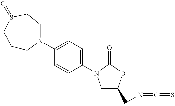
C1CN(C2=CC=C(N3CC(CN=C=S)OC3=O)C=C2)CCS(=O)C1
